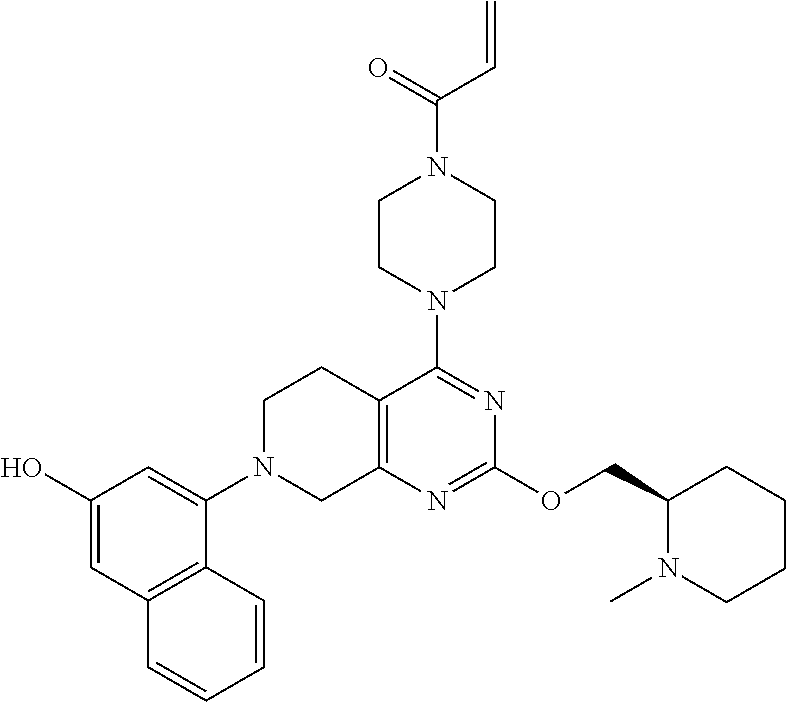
C1(O)=CC2=C(C(N3CC4=C(CC3)C(N3CCN(C(C=C)=O)CC3)=NC(OCC3N(C)CCCC3)=N4)=C1)C=CC=C2
